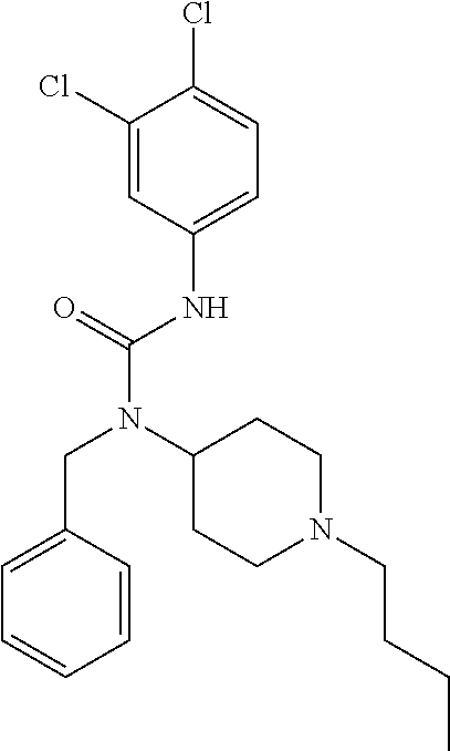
C1=C(CN(C(NC2=CC=C(Cl)C(Cl)=C2)=O)C2CCN(CCCC)CC2)C=CC=C1
